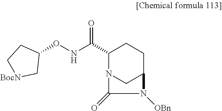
C1(C(NOC2CC[BocN]C2)=O)N2CC(CC1)N([OBn])C2=O
